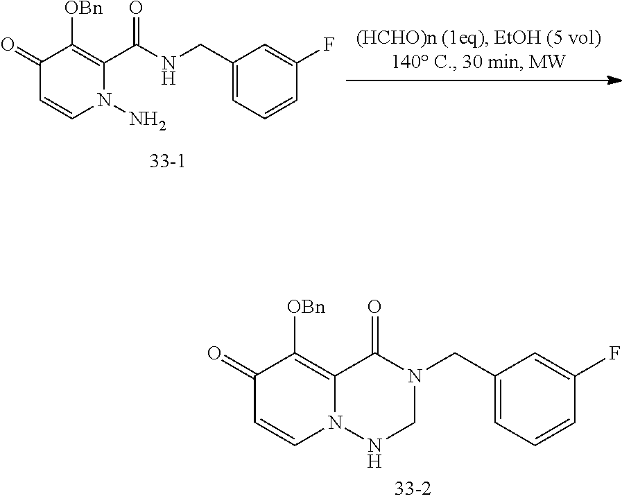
C1(CN2C(=O)C3=C([OBn])C(=O)C=CN3NC2)=CC=CC(F)=C1.C1(CNC(C2=C([OBn])C(=O)C=CN2N)=O)=CC=CC(F)=C1
